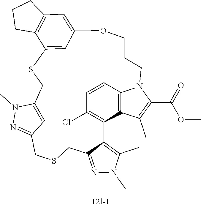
C1=CC2=C3C(=C1Cl)C1=C(C)N(C)N=C1CSCC1=NN(C)C(=C1)CSC1=CC(=CC4=C1CCC4)OCCCN2C(C(=O)OC)=C3C
